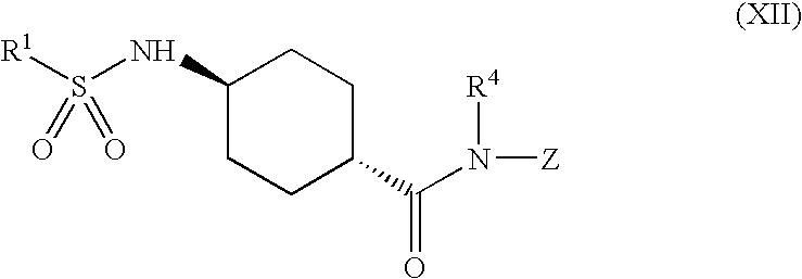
C1(NS([R1])(=O)=O)CCC(C(=O)N([R4])[Z])CC1
